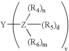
[Y][Z]([(R6)m])([(R4)n])[(R5)d]
